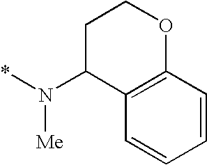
N(*)([Me])C1C2=C(OCC1)C=CC=C2
